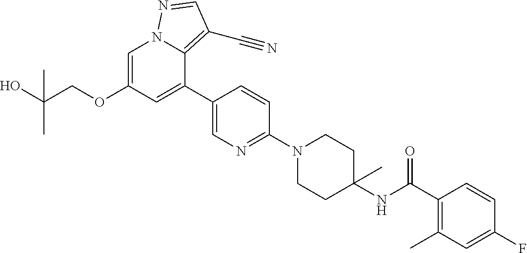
C1=C(OCC(O)(C)C)C=C(C2=CN=C(N3CCC(NC(C4=C(C)C=C(F)C=C4)=O)(C)CC3)C=C2)C2=C(C#N)C=NN12
